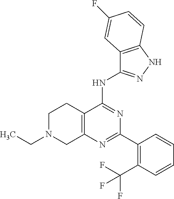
C1N(CC)CC2=C(C1)C(NC1=NNC3=C1C=C(F)C=C3)=NC(C1=C(C(F)(F)F)C=CC=C1)=N2
